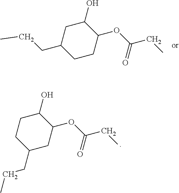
C1C(CCC)CCC(OC(CC)=O)C1O.C1CC(CCC)CC(OC(CC)=O)C1O
